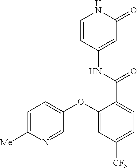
C1=CC(NC(=O)C2=CC=C([CF3])C=C2OC2=CC=C([Me])N=C2)=CC(=O)N1
